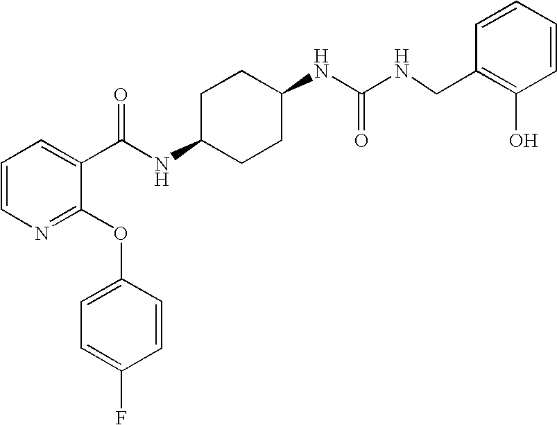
N1=C(OC2=CC=C(F)C=C2)C(C(NC2CCC(NC(=O)NCC3=C(O)C=CC=C3)CC2)=O)=CC=C1
